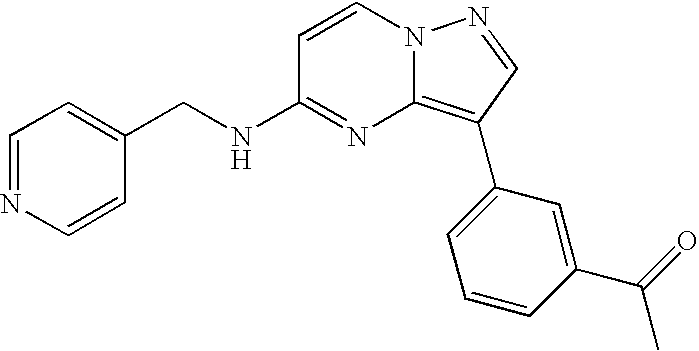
C1(CNC2=NC3=C(C4=CC=CC(C(C)=O)=C4)C=NN3C=C2)=CC=NC=C1
